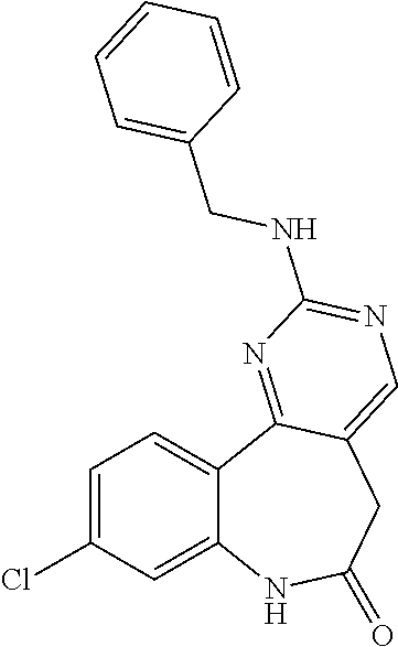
C12=CC(Cl)=CC=C1C1=NC(NCC3=CC=CC=C3)=NC=C1CC(=O)N2
